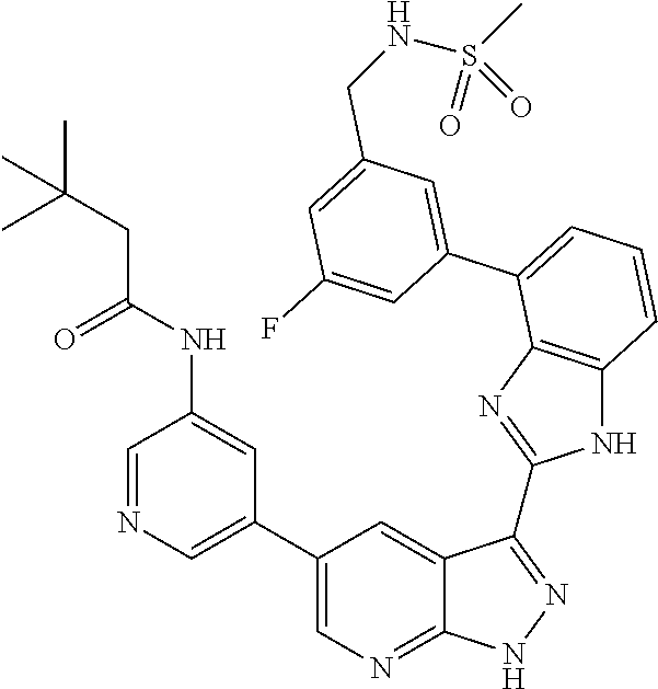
C1=C(C2=CC=CC3=C2N=C(C2=NNC4=NC=C(C5=CN=CC(NC(CC(C)(C)C)=O)=C5)C=C42)N3)C=C(F)C=C1CNS(=O)(C)=O
